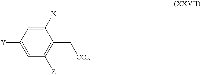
C1=C([Y])C=C([X])C(C[CCl3])=C1[Z]
